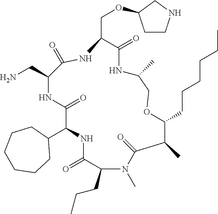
C1(C2NC(=O)C(CCC)N(C)C(=O)C(C)C(CCCCCC)OCC(C)NC(=O)C(COC3CCNC3)NC(=O)C(CN)NC2=O)CCCCCC1
